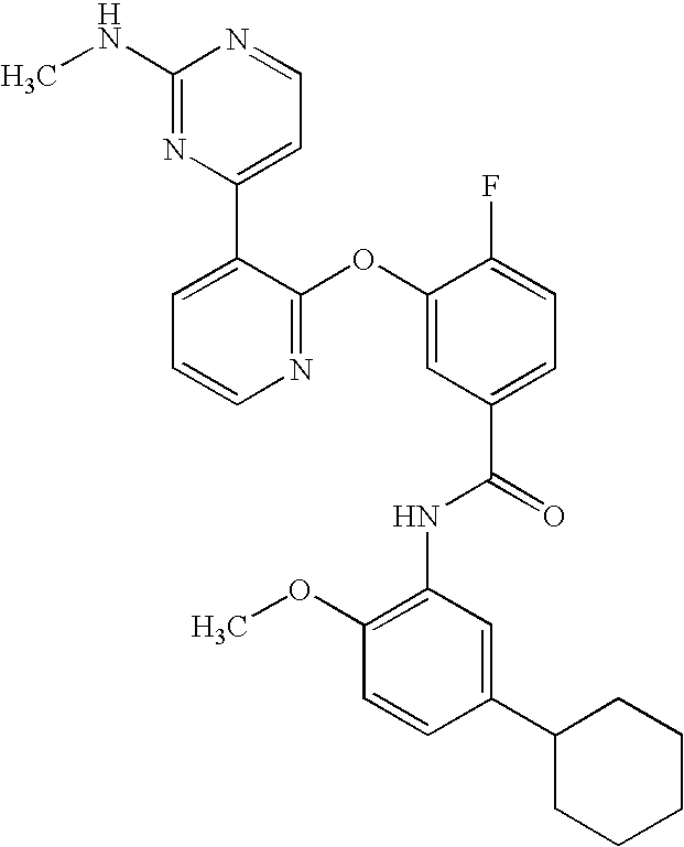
N1=C(OC2=CC(C(=O)NC3=C(OC)C=CC(C4CCCCC4)=C3)=CC=C2F)C(C2=CC=NC(NC)=N2)=CC=C1
